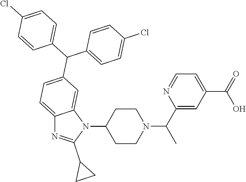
C1(C(C2=CC=C3C(=C2)N(C2CCN(C(C4=CC(C(=O)O)=CC=N4)C)CC2)C(C2CC2)=N3)C2=CC=C(Cl)C=C2)=CC=C(Cl)C=C1
